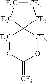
[F2C]1OC(=[CF2])O[CF2]C12[CF2][CF2][F2C][F2C]2
